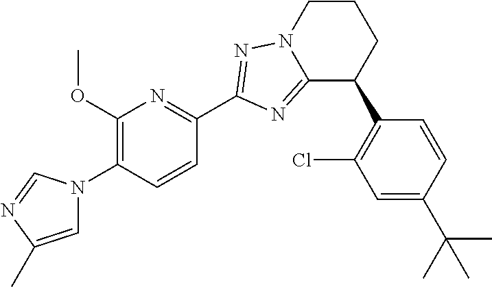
C12=NC(C3=NC(OC)=C(N4C=C(C)N=C4)C=C3)=NN1CCCC2C1=C(Cl)C=C(C(C)(C)C)C=C1
